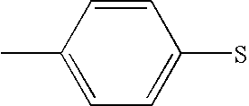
C1(C)=CC=C(S)C=C1
